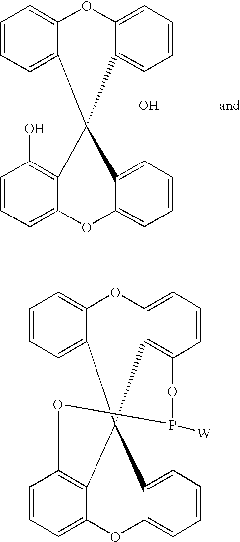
C1=CC=C2C(=C1)OC1=CC=CC(O)=C1C21C2=C(O)C=CC=C2OC2=CC=CC=C21.C1=CC=C2C(=C1)OC1=CC=CC3=C1C21C2=C(C=CC=C2OC2=CC=CC=C21)OP([W])O3
